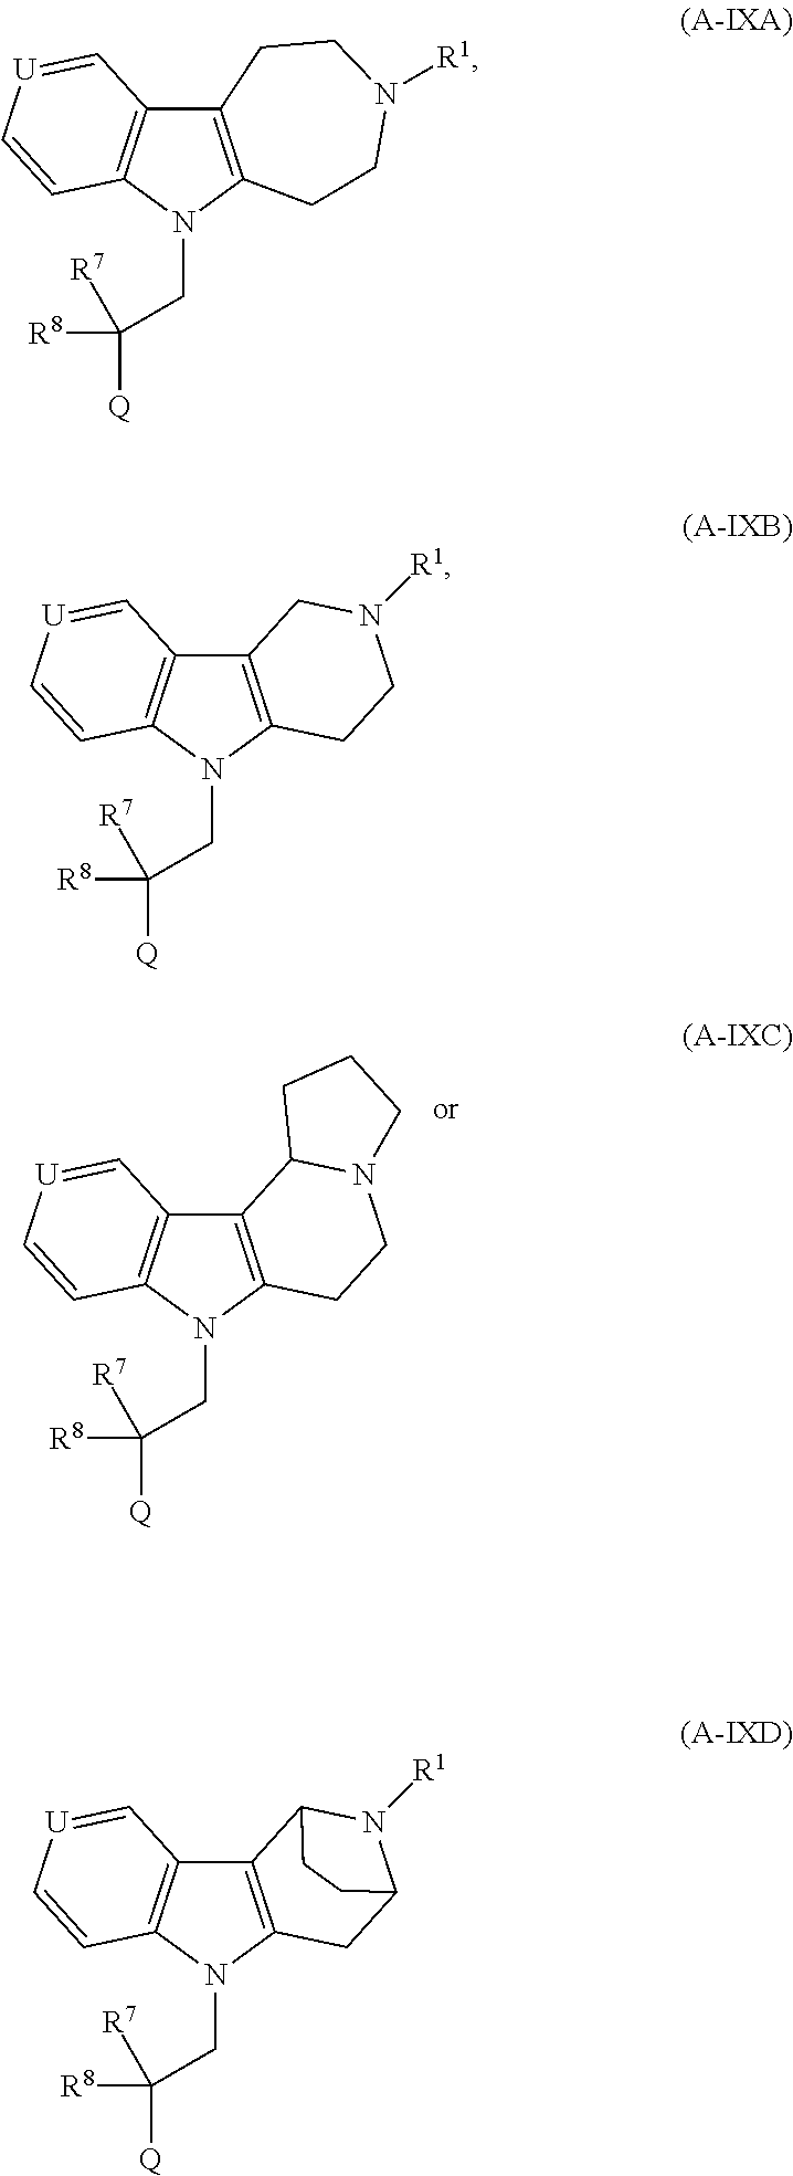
C12=C(N(CC([R8])([Q])[R7])C3=C1C=[U]C=C3)CCN1C2CCC1.C12=C(N(CC([R8])([Q])[R7])C3=C1C=[U]C=C3)CCN([R1])CC2.C12=C(N(CC([R8])([Q])[R7])C3=C1C=[U]C=C3)CCN([R1])C2.C12=C(N(CC([R8])([Q])[R7])C3=C1C=[U]C=C3)CC1N([R1])C2CC1
